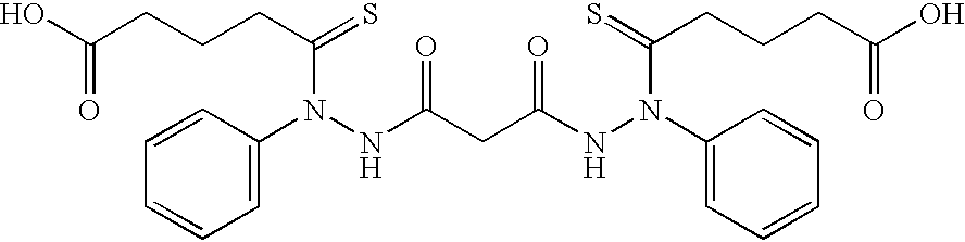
C(CCCC(=S)N(C1=CC=CC=C1)NC(CC(NN(C1=CC=CC=C1)C(=S)CCCC(O)=O)=O)=O)(O)=O
